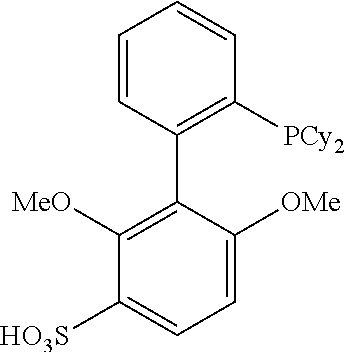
C1=CC(C2=C([MeO])C([HO3S])=CC=C2[OMe])=C([PCy2])C=C1
